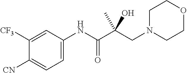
C1([CF3])=CC(NC(C(CN2CCOCC2)(O)C)=O)=CC=C1[CN]
